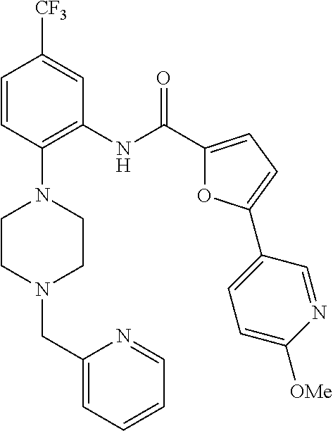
C1=CC(N2CCN(CC3=CC=CC=N3)CC2)=C(NC(C2=CC=C(C3=CC=C([OMe])N=C3)O2)=O)C=C1[CF3]
